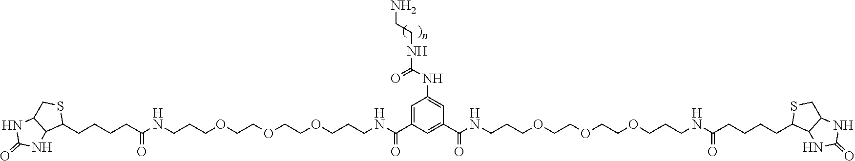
C1=C(C(NCCCOCCOCCOCCCNC(CCCCC2SCC3C2NC(=O)N3)=O)=O)C=C(C(NCCCOCCOCCOCCCNC(CCCCC2SCC3C2NC(=O)N3)=O)=O)C=C1NC(NCCN)=O
